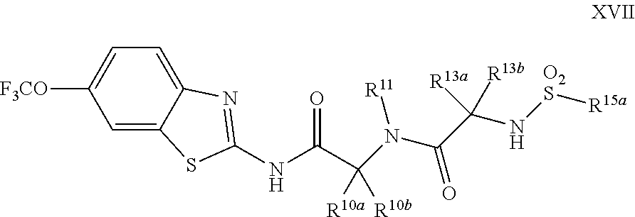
C1=C2C(=CC=C1[F3CO])N=C(NC(C(N(C(C(N[O2S][R15a])([R13b])[R13a])=O)[R11])([R10a])[R10b])=O)S2
